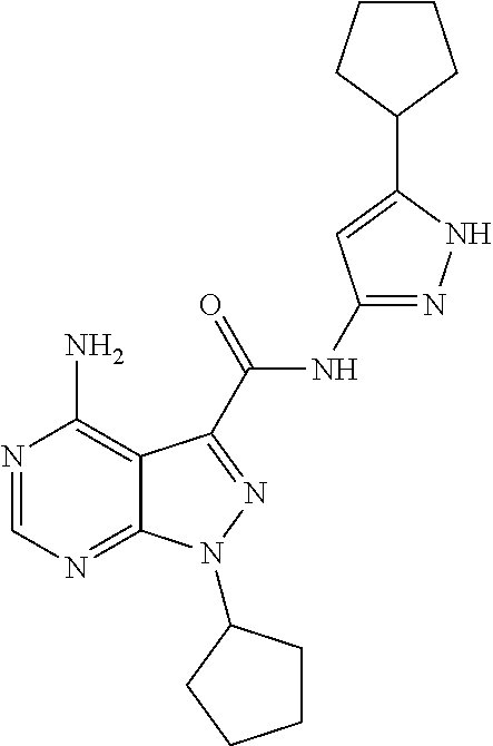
N1=CN=C2C(=C1N)C(C(=O)NC1=NNC(C3CCCC3)=C1)=NN2C1CCCC1
